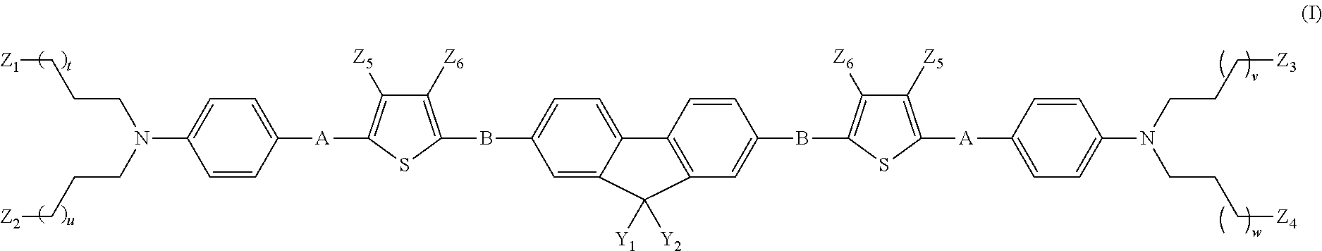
C1=CC([A]C2=C([Z5])C([Z6])=C(BC3=CC=C4C(=C3)C([Y2])([Y1])C3=C4C=CC(BC4=C([Z6])C([Z5])=C([A]C5=CC=C(N(CCC[Z4])CCC[Z3])C=C5)S4)=C3)S2)=CC=C1N(CCC[Z2])CCC[Z1]
